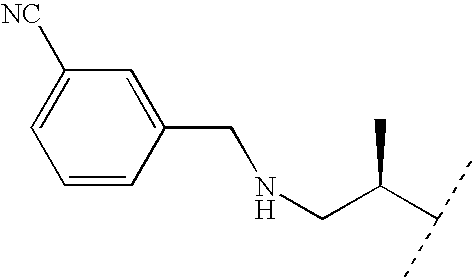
C1=CC(CNCC(C(C)C)C)=CC([NC])=C1
